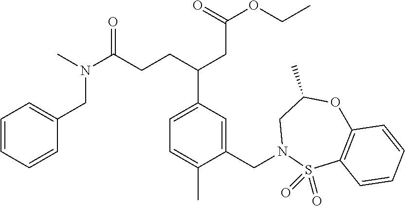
C1=CC=CC(CN(C(CCC(CC(=O)OCC)C2=CC=C(C)C(CN3S(=O)(=O)C4=C(OC(C)C3)C=CC=C4)=C2)=O)C)=C1
